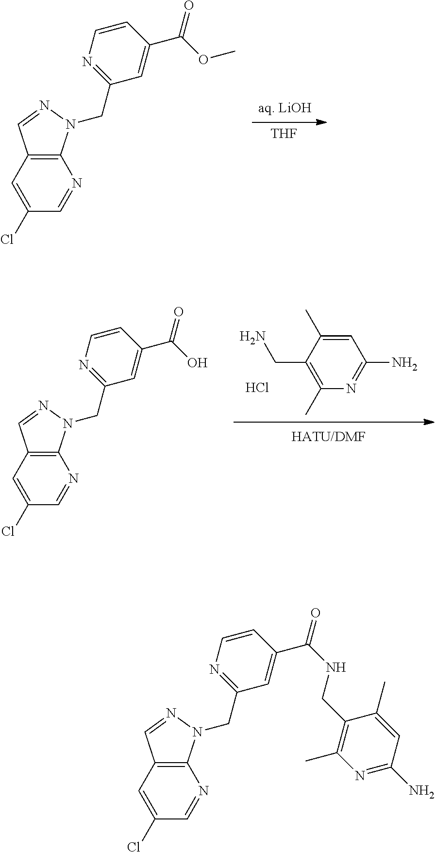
[aq. LiOH].[THF].C12=C(C=C(Cl)C=N1)C=NN2CC1=NC=CC(C(=O)OC)=C1.Cl.C1=C(C)C(CN)=C(C)N=C1N.C12=C(C=C(Cl)C=N1)C=NN2CC1=NC=CC(C(=O)O)=C1.C12=C(C=C(Cl)C=N1)C=NN2CC1=NC=CC(C(=O)NCC2=C(C)N=C(N)C=C2C)=C1
